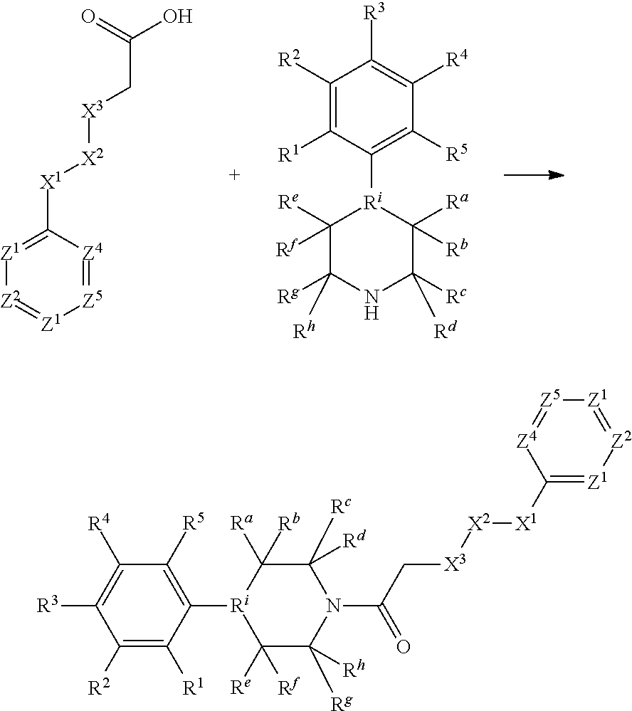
[Z5]1=[Z4]C([X1][X2][X3]CC(O)=O)=[Z1][Z2]=[Z1]1.C1([R2])=C([R1])C([Ri]2C([Re])([Rf])C([Rg])([Rh])NC([Rc])([Rd])C2([Ra])[Rb])=C([R5])C([R4])=C1[R3].C1([R2])=C([R1])C([Ri]2C([Re])([Rf])C([Rg])([Rh])N(C(=O)C[X3][X2][X1]C3=[Z1][Z2]=[Z1][Z5]=[Z4]3)C([Rc])([Rd])C2([Ra])[Rb])=C([R5])C([R4])=C1[R3]
